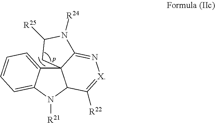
C123C4=CC=CC=C4N([R21])C1C([R22])=[X]N=C2N([R24])C([R25])C3
